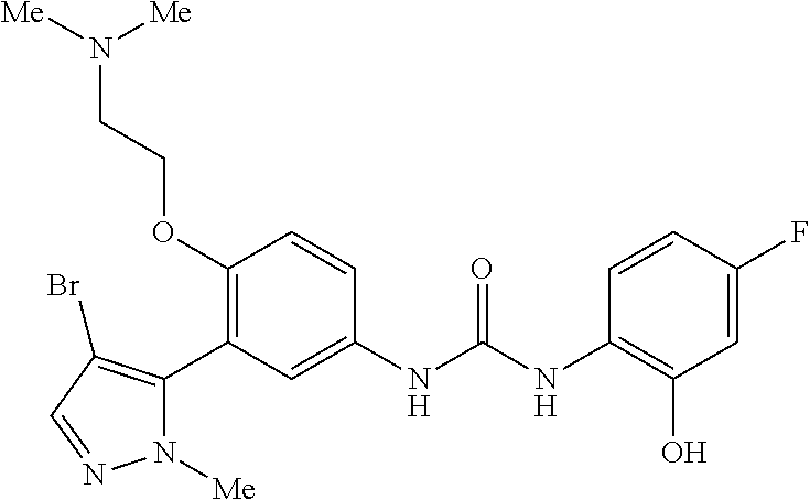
C1(OCCN([Me])[Me])=C(C2=C(Br)C=NN2[Me])C=C(NC(=O)NC2=C(O)C=C(F)C=C2)C=C1
